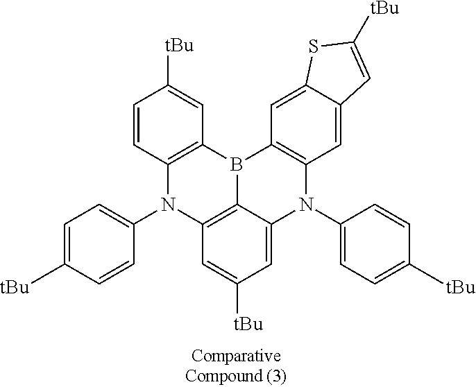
C12=C(B3C4=C(N1C1=CC=C([tBu])C=C1)C=C([tBu])C=C4N(C1=CC=C([tBu])C=C1)C1=C3C=C3C(=C1)C=C([tBu])S3)C=C([tBu])C=C2
